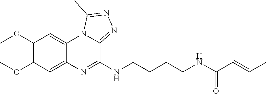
C1(OC)=C(OC)C=C2C(=C1)N1C(=NN=C1C)C(NCCCCNC(C=CC)=O)=N2
